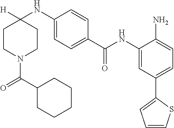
C1CN(C(C2CCCCC2)=O)CCC1(NC1=CC=C(C(NC2=CC(C3=CC=CS3)=CC=C2N)=O)C=C1)[H]
